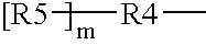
[[R5][R4]C
